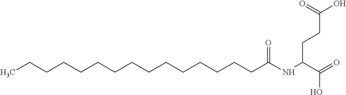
CCCCCCCCCCCCCCCC(NC(C(=O)O)CCC(O)=O)=O
